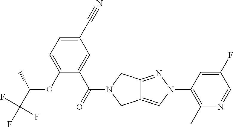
O(C1=CC=C(C#N)C=C1C(=O)N1CC2=CN(C3=C(C)N=CC(F)=C3)N=C2C1)C(C(F)(F)F)C
